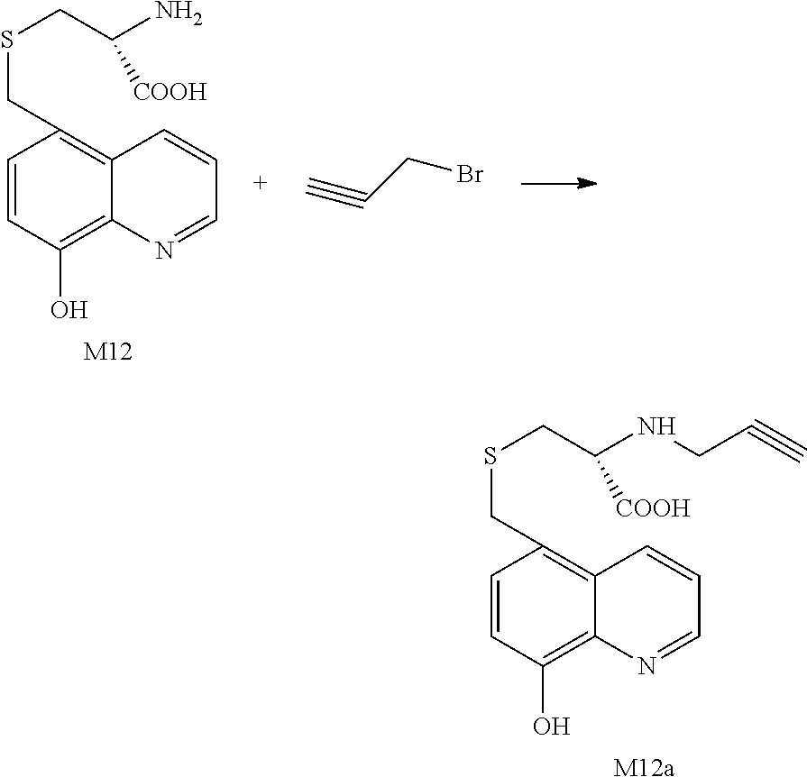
C1=CC(O)=C2C(=C1CSCC(N)[COOH])C=CC=N2.[M12].C#CCBr.C1=CC(O)=C2C(=C1CSCC(NCC#C)[COOH])C=CC=N2.[M12a]
